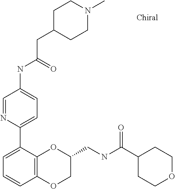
C1=NC(C2=CC=CC3=C2OC(CNC(C2CCOCC2)=O)CO3)=CC=C1NC(=O)CC1CCN(C)CC1
